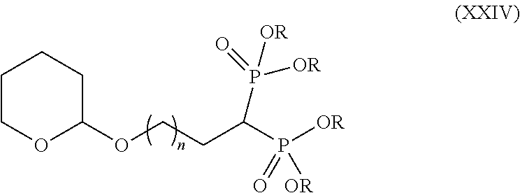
O(CCC(P(=O)([OR])[OR])P(=O)([OR])[OR])C1CCCCO1
